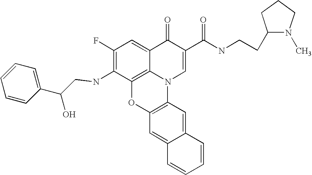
C1(F)=C(NCC(O)C2=CC=CC=C2)C2=C3C(=C1)C(=O)C(C(NCCC1N(C)CCC1)=O)=CN3C1=C(O2)C=C2C(=C1)C=CC=C2
